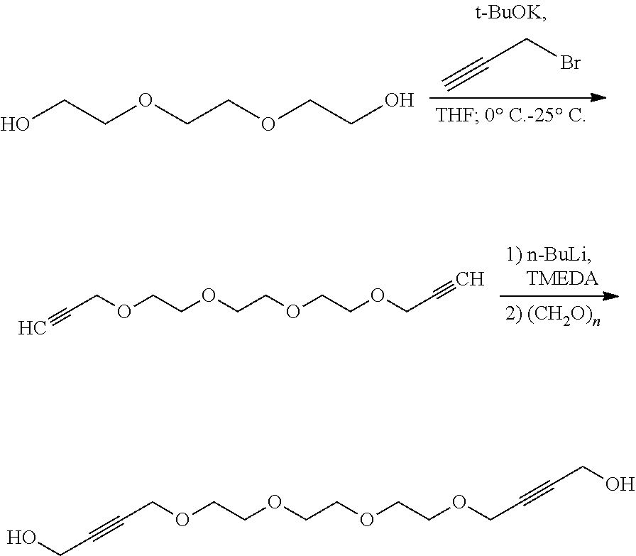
C#CCBr.OCCOCCOCCO.C(COCCOCCOCCOCC#C)#C.C(COCCOCCOCCOCC#CCO)#CCO
